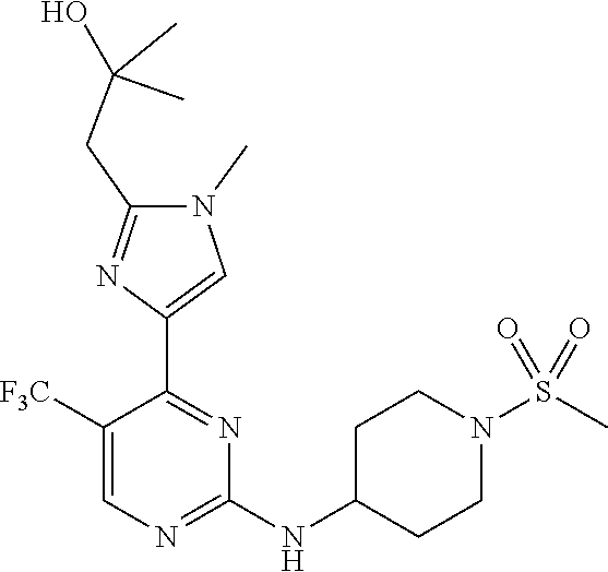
C1([F3C])=CN=C(NC2CCN(S(C)(=O)=O)CC2)N=C1C1=CN(C)C(CC(C)(C)O)=N1
